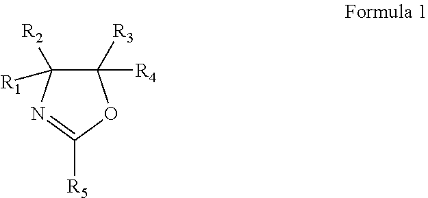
C1([R3])([R4])C([R2])([R1])N=C([R5])O1
